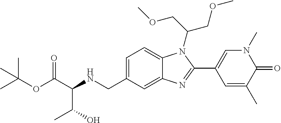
C(C(NCC1=CC=C2C(=C1)N=C(C1=CN(C)C(=O)C(C)=C1)N2C(COC)COC)C(O)C)(=O)OC(C)(C)C
